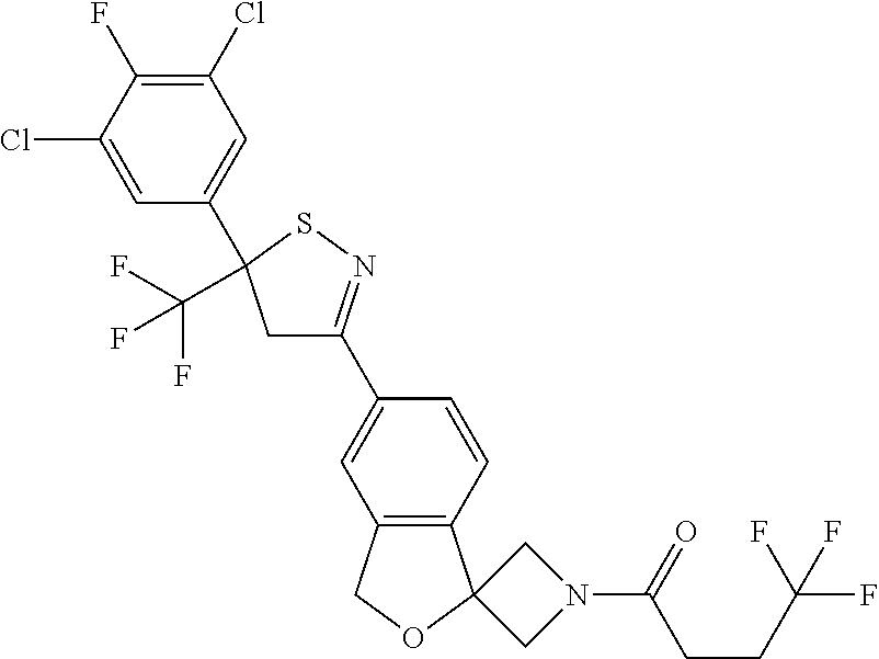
C1(Cl)=C(F)C(Cl)=CC(C2(C(F)(F)F)CC(C3=CC4=C(C=C3)C3(OC4)CN(C(=O)CCC(F)(F)F)C3)=NS2)=C1
